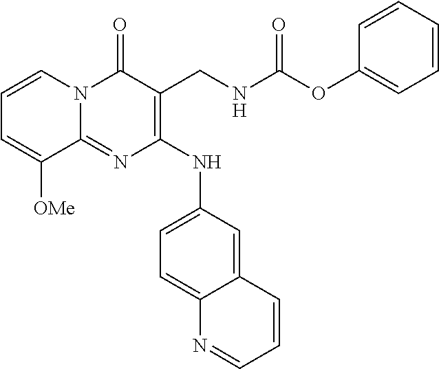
C1(=O)N2C(=NC(NC3=CC=C4C(=C3)C=CC=N4)=C1CNC(OC1=CC=CC=C1)=O)C([OMe])=CC=C2
